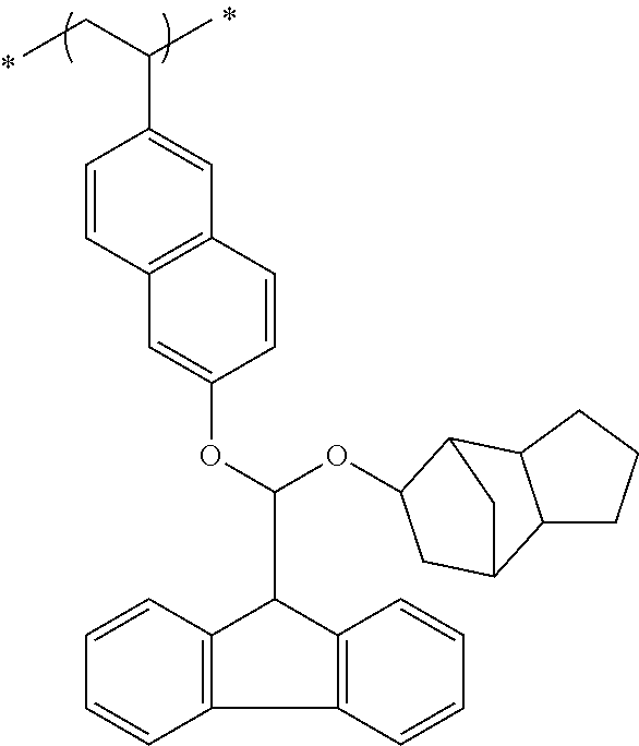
C1=CC2=C(C=C1C(CC)C)C=CC(OC(C1C3=C(C4=C1C=CC=C4)C=CC=C3)OC1C3C4C(CCC4)C(C1)C3)=C2
